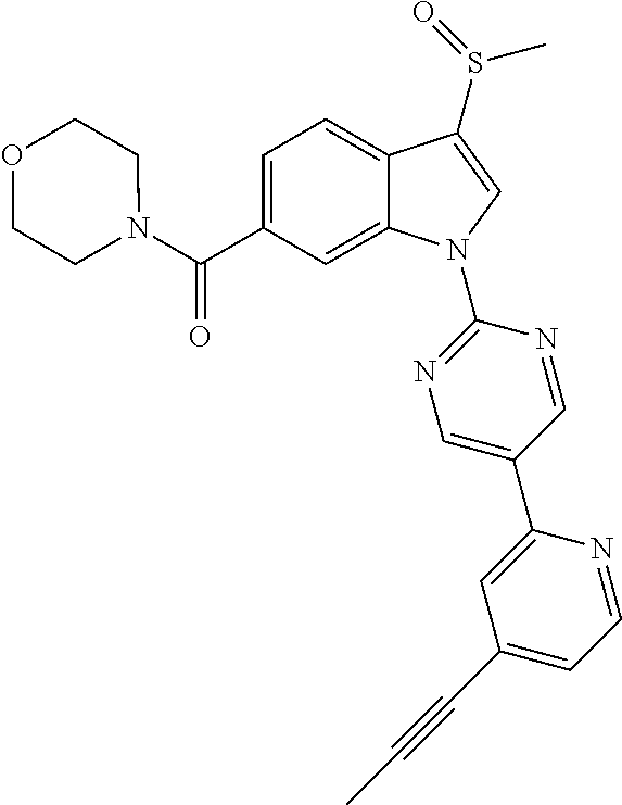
C(C1=CC=C2C(=C1)N(C1=NC=C(C3=CC(C#CC)=CC=N3)C=N1)C=C2S(C)=O)(=O)N1CCOCC1
